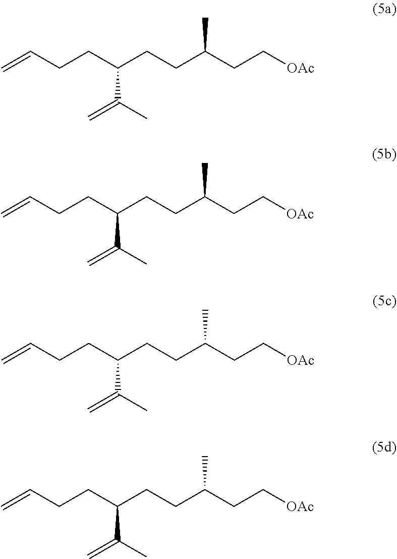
C(C=C)CC(CCC(CC[OAc])C)C(=C)C.C(C=C)CC(CCC(CC[OAc])C)C(=C)C.C(C=C)CC(CCC(CC[OAc])C)C(=C)C.C(C=C)CC(CCC(CC[OAc])C)C(=C)C
